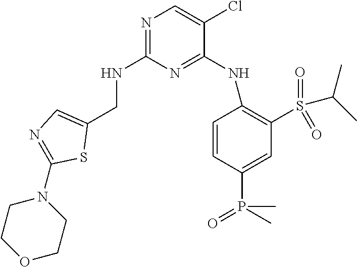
N1=C(NCC2=CN=C(N3CCOCC3)S2)N=C(NC2=C(S(=O)(=O)C(C)C)C=C(P(C)(=O)C)C=C2)C(Cl)=C1
